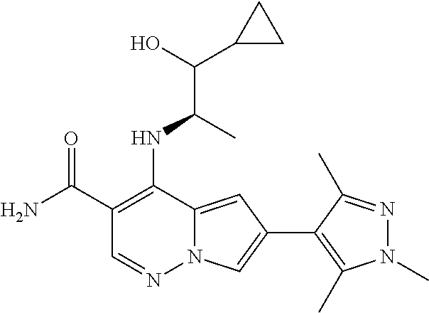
C1(C(N)=O)=C(NC(C(O)C2CC2)C)C2=CC(C3=C(C)N(C)N=C3C)=CN2N=C1
